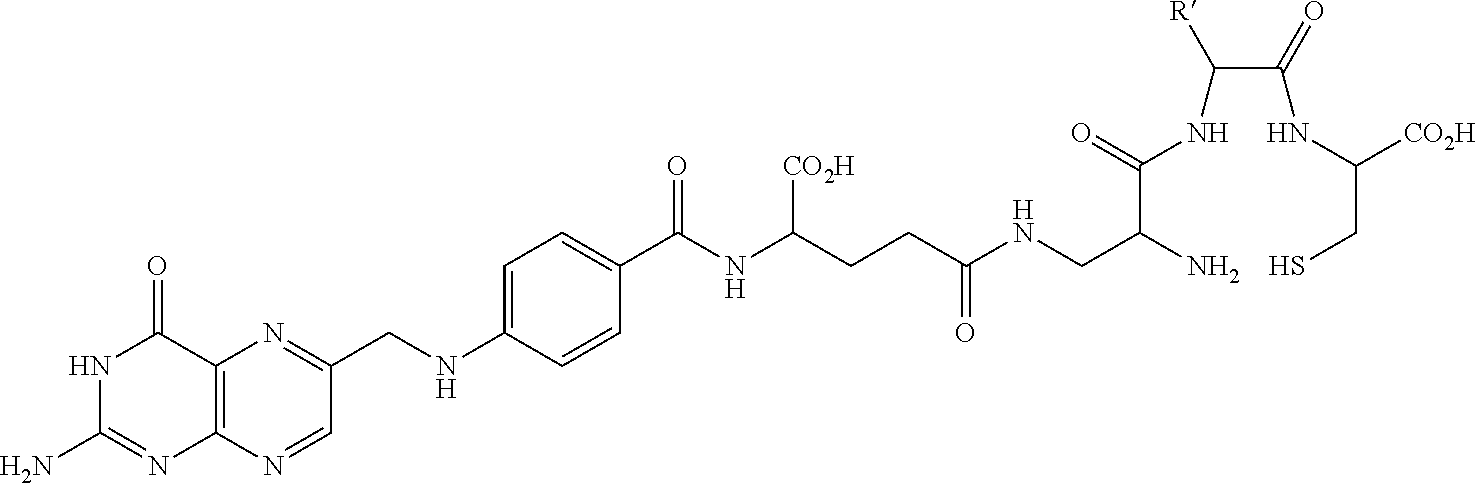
N1C(N)=NC2=C(C1=O)N=C(CNC1=CC=C(C(NC(CCC(=O)NCC(C(NC(C(NC(CS)[CO2H])=O)[R])=O)N)[CO2H])=O)C=C1)C=N2
